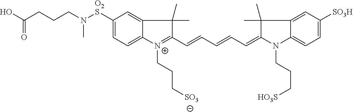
C1([O2S]N(CCCC(O)=O)C)=CC=C2C(=C1)C(C)(C)C(C=CC=CC=C1N(CCC[HO3S])C3=CC=C([SO3H])C=C3C1(C)C)=[N+]2CCC[SO3]
